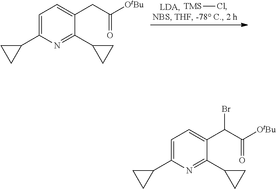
[TMS]Cl.C1=C(C2CC2)N=C(C2CC2)C(CC([OtBu])=O)=C1.C1=C(C2CC2)N=C(C2CC2)C(C(C([OtBu])=O)Br)=C1
